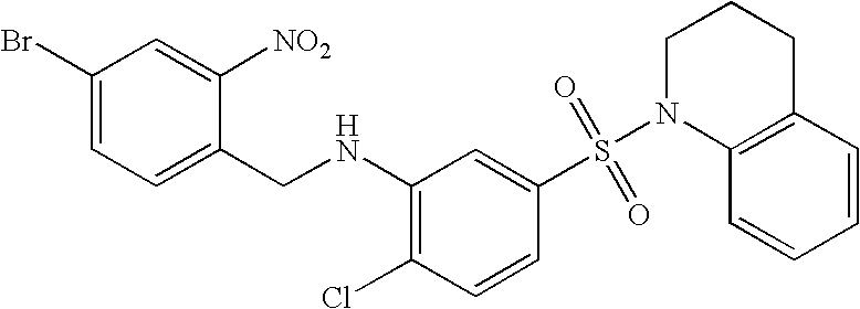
C1(Br)=CC=C(CNC2=C(Cl)C=CC(S(N3C4=C(CCC3)C=CC=C4)(=O)=O)=C2)C([NO2])=C1
